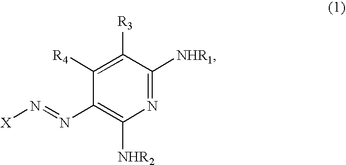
N1=C([NHR1])C([R3])=C([R4])C(N=N[X])=C1[NHR2]
